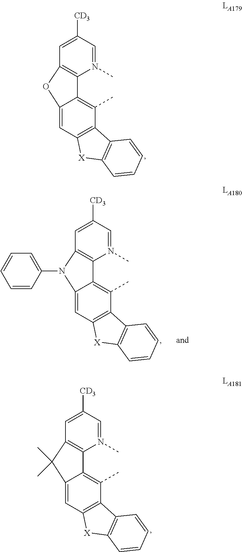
C12=CC3=C(C(C)=C1C1=C(C=C([CD3])C=N1C)O2)C1=C([X]3)C=CC=C1.C12=CC3=C(C(C)=C1C1=C(C=C([CD3])C=N1C)N2C1=CC=CC=C1)C1=C([X]3)C=CC=C1.C12=CC3=C(C(C)=C1C1=C(C=C([CD3])C=N1C)C2(C)C)C1=C([X]3)C=CC=C1
